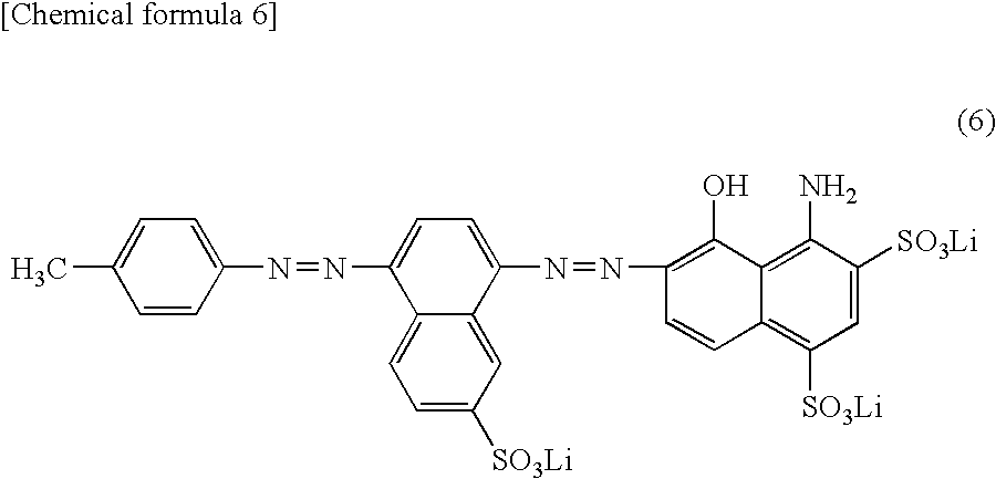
CC1=CC=C(N=NC2=CC=C(N=NC3=C(O)C4=C(N)C([SO3Li])=CC([SO3Li])=C4C=C3)C3=CC([SO3Li])=CC=C23)C=C1
